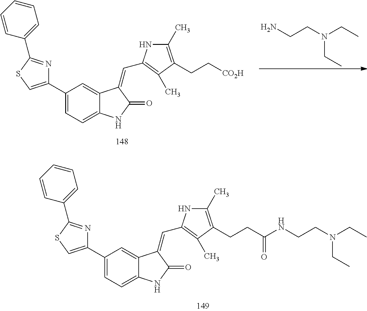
C1(C2=CC=C3C(=C2)C(=CC2=C(C)C(CC[CO2H])=C(C)N2)C(=O)N3)=CSC(C2=CC=CC=C2)=N1.NCCN(CC)CC.C1(C2=CC=C3C(=C2)C(=CC2=C(C)C(CCC(=O)NCCN(CC)CC)=C(C)N2)C(=O)N3)=CSC(C2=CC=CC=C2)=N1
